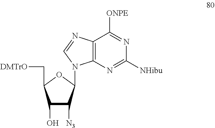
C1(O)C([N3])C(N2C3=C(C([ONPE])=NC([NHibu])=N3)N=C2)OC1C[DMTrO]
